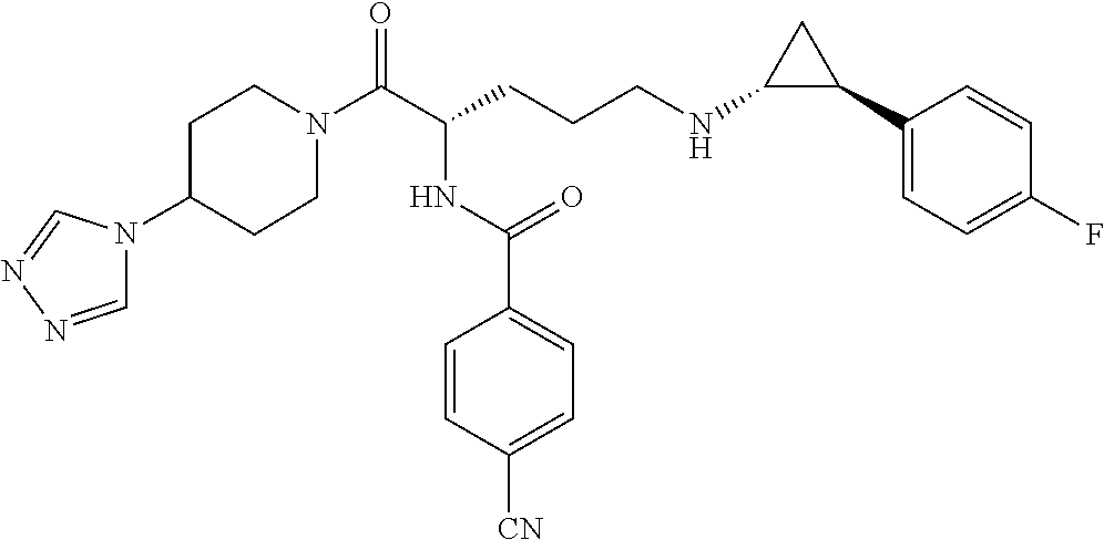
C1N(C(C(CCCNC2C(C3=CC=C(F)C=C3)C2)NC(C2=CC=C([CN])C=C2)=O)=O)CCC(N2C=NN=C2)C1
